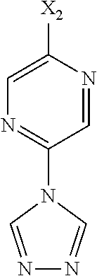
C1=NC([X2])=CN=C1N1C=NN=C1
